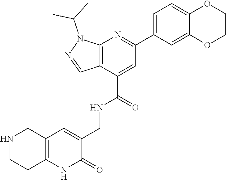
N1CCC2=C(C1)C=C(CNC(C1=CC(C3=CC=C4C(=C3)OCCO4)=NC3=C1C=NN3C(C)C)=O)C(=O)N2
